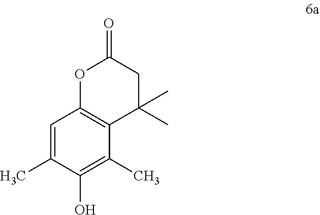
C1=C(C)C(O)=C(C)C2=C1OC(=O)CC2(C)C
